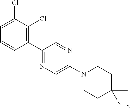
C1(C2=NC=C(N3CCC(C)(N)CC3)N=C2)=C(Cl)C(Cl)=CC=C1
